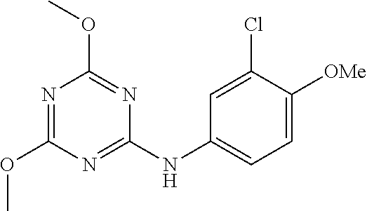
N1=C(NC2=CC=C([OMe])C(Cl)=C2)N=C(OC)N=C1OC
